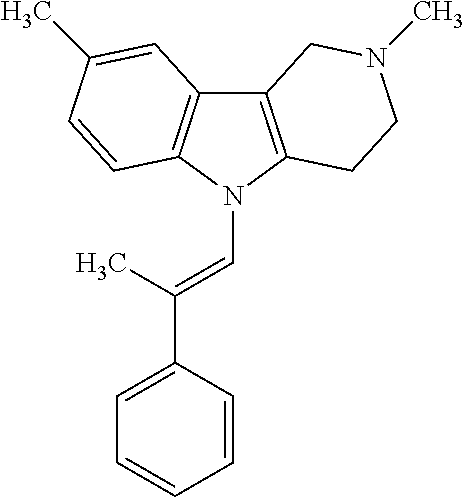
C12=C(N(C=C(C3=CC=CC=C3)C)C3=C1C=C(C)C=C3)CCN(C)C2
